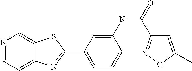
N1=CC=C2C(=C1)SC(C1=CC=CC(NC(=O)C3=NOC(C)=C3)=C1)=N2
